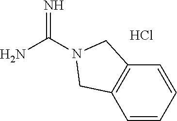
C1=CC=CC2=C1CN(C(N)=N)C2.Cl
